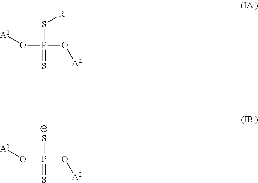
O(P(O[A2])(S)=S)[A1].O(P(O[A2])(S[R])=S)[A1]
